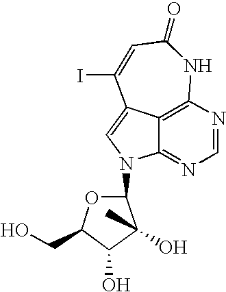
C12=NC=NC3=C1C(=CN2C1OC(CO)C(O)C1(O)C)C(I)=CC(=O)N3
